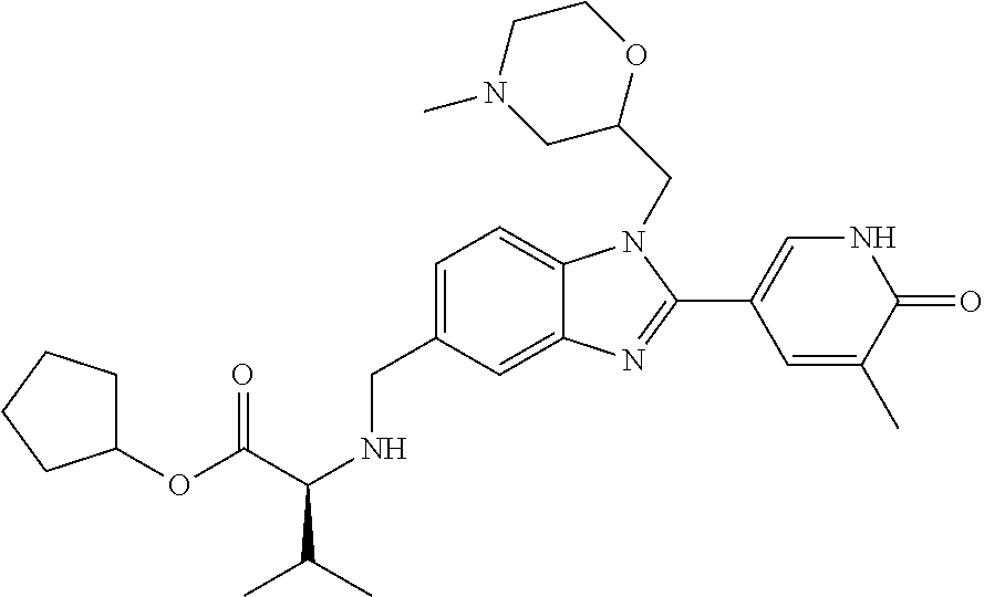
C1=C(CNC(C(C)C)C(OC2CCCC2)=O)C=C2C(=C1)N(CC1OCCN(C)C1)C(C1=CNC(=O)C(C)=C1)=N2
